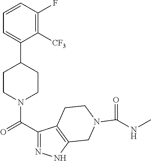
C1=CC(F)=C([CF3])C(C2CCN(C(C3=NNC4=C3CCN(C(NC)=O)C4)=O)CC2)=C1
